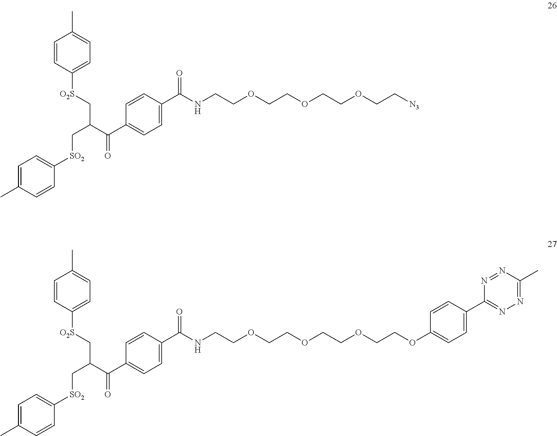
CC1=CC=C([O2S]CC(C(=O)C2=CC=C(C(=O)NCCOCCOCCOCC[N3])C=C2)C[SO2]C2=CC=C(C)C=C2)C=C1.CC1=CC=C([O2S]CC(C(=O)C2=CC=C(C(=O)NCCOCCOCCOCCOC3=CC=C(C4=NN=C(C)N=N4)C=C3)C=C2)C[SO2]C2=CC=C(C)C=C2)C=C1
